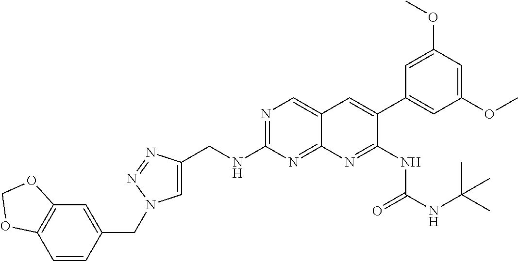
N1=C(NCC2=CN(CC3=CC4=C(C=C3)OCO4)N=N2)N=C2C(=C1)C=C(C1=CC(OC)=CC(OC)=C1)C(NC(NC(C)(C)C)=O)=N2
